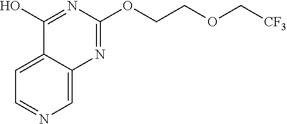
C1=NC=C2C(=C1)C(O)=NC(OCCOC[CF3])=N2
